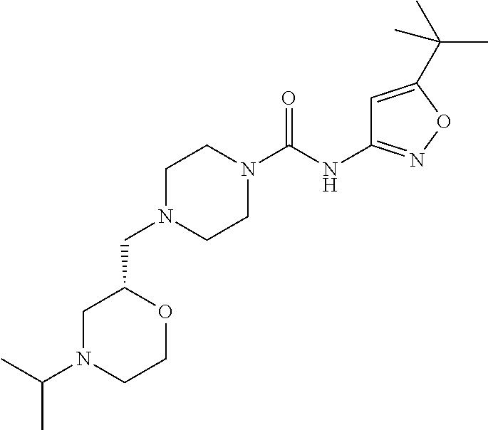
C1N(CC2CN(C(C)C)CCO2)CCN(C(NC2=NOC(C(C)(C)C)=C2)=O)C1
